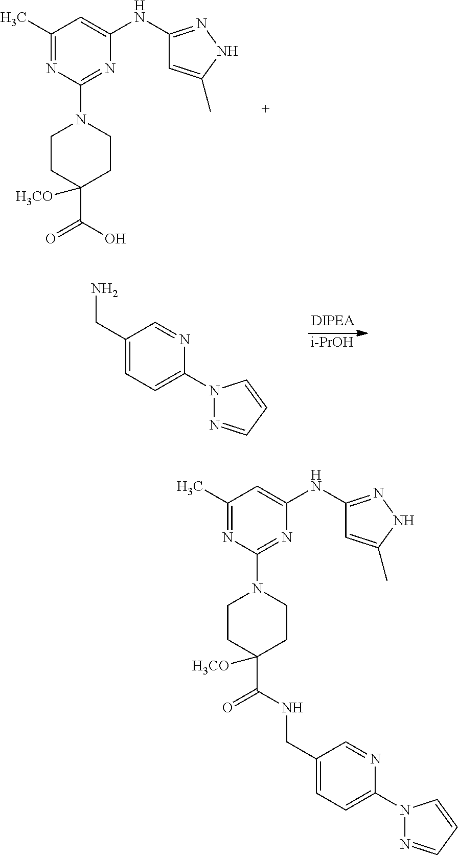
C1(C)=NC(N2CCC(C(O)=O)([H3CO])CC2)=NC(NC2=NNC(C)=C2)=C1.[i-PrOH].C1(CN)=CC=C(N2N=CC=C2)N=C1.C1(CNC(C2([H3CO])CCN(C3=NC(NC4=NNC(C)=C4)=CC(C)=N3)CC2)=O)=CC=C(N2N=CC=C2)N=C1
